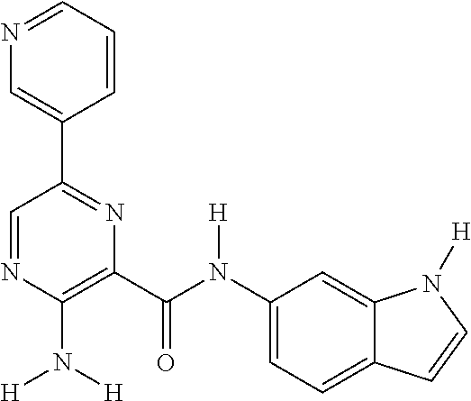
C1=NC(N([H])[H])=C(C(N(C2=CC=C3C(=C2)N([H])C=C3)[H])=O)N=C1C1=CN=CC=C1
